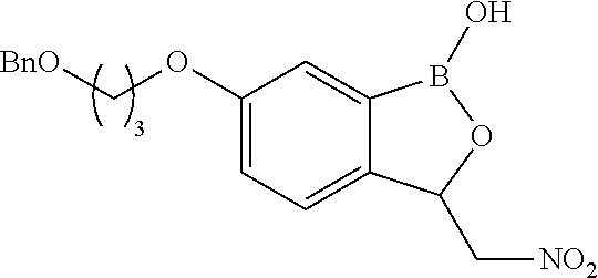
C1(OC[BnO])=CC=C2C(=C1)B(O)OC2C[NO2]
